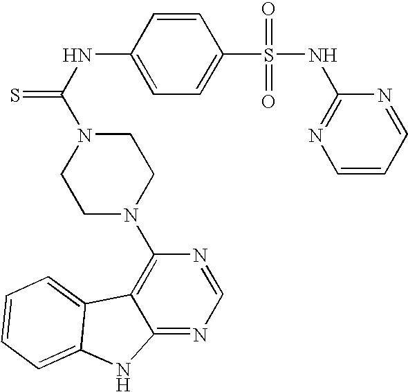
C1=C(S(=O)(=O)NC2=NC=CC=N2)C=CC(NC(=S)N2CCN(C3=C4C(=NC=N3)NC3=CC=CC=C43)CC2)=C1
